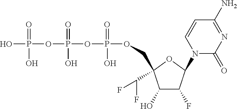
OP(=O)(OP(=O)(O)OP(=O)(O)OCC1(C(F)F)C(O)C(F)C(N2C(=O)N=C(N)C=C2)O1)O
